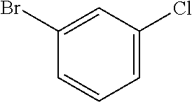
C1=C(Cl)C=C(Br)C=C1
